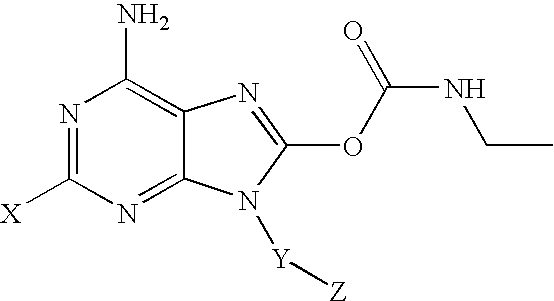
N1=C([X])N=C2C(=C1N)N=C(OC(NCC)=O)N2[Y][Z]
